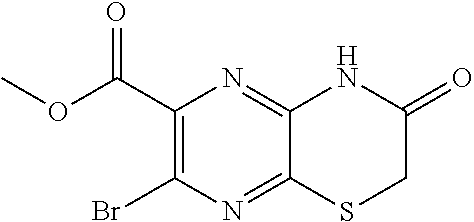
C1(C(OC)=O)=C(Br)N=C2C(=N1)NC(=O)CS2
